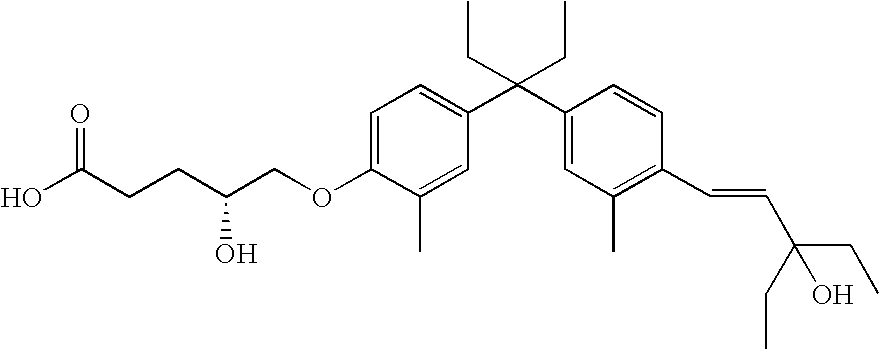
C1=C(OCC(O)CCC(O)=O)C(C)=CC(C(C2=CC(C)=C(C=CC(O)(CC)CC)C=C2)(CC)CC)=C1
